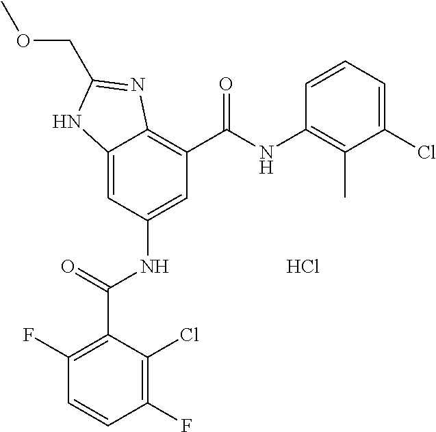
C12=CC(NC(C3=C(F)C=CC(F)=C3Cl)=O)=CC(C(NC3=C(C)C(Cl)=CC=C3)=O)=C1N=C(COC)N2.Cl
